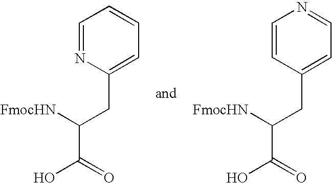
[FmocHN]C(CC1=CC=CC=N1)C(=O)O.[FmocHN]C(CC1=CC=NC=C1)C(=O)O
